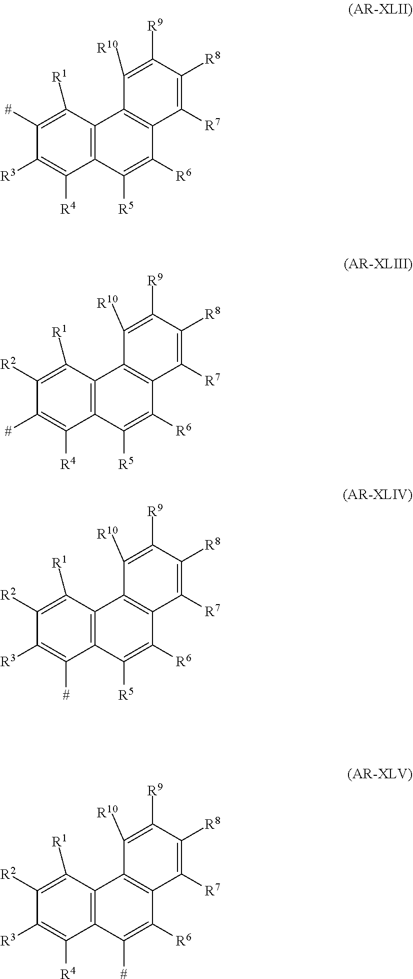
C12=C(C([R1])=C([#])C([R3])=C1[R4])C1=C(C([R6])=C2[R5])C([R7])=C([R8])C([R9])=C1[R10].C12=C(C([R1])=C([R2])C([#])=C1[R4])C1=C(C([R6])=C2[R5])C([R7])=C([R8])C([R9])=C1[R10].C12=C(C([R1])=C([R2])C([R3])=C1[#])C1=C(C([R6])=C2[R5])C([R7])=C([R8])C([R9])=C1[R10].C12=C(C([R1])=C([R2])C([R3])=C1[R4])C1=C(C([R6])=C2[#])C([R7])=C([R8])C([R9])=C1[R10]
